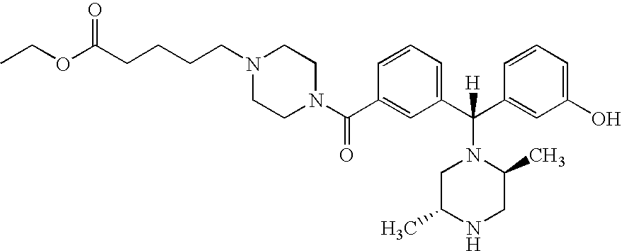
CCOC(CCCCN1CCN(C(C2=CC(C(C3=CC(O)=CC=C3)([H])N3CC(C)NCC3C)=CC=C2)=O)CC1)=O
